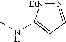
N1=CC=C(NC)[EtN]1
